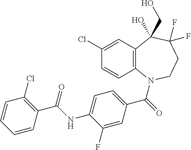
C1(Cl)=CC2=C(C=C1)N(C(=O)C1=CC=C(NC(C3=C(Cl)C=CC=C3)=O)C(F)=C1)CCC(F)(F)C2(O)CO
